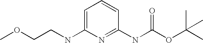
C1=C(NCCOC)N=C(NC(OC(C)(C)C)=O)C=C1
